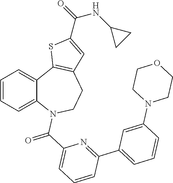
C1=CC=C2C(=C1)C1=C(CCN2C(C2=CC=CC(C3=CC=CC(N4CCOCC4)=C3)=N2)=O)C=C(C(=O)NC2CC2)S1
